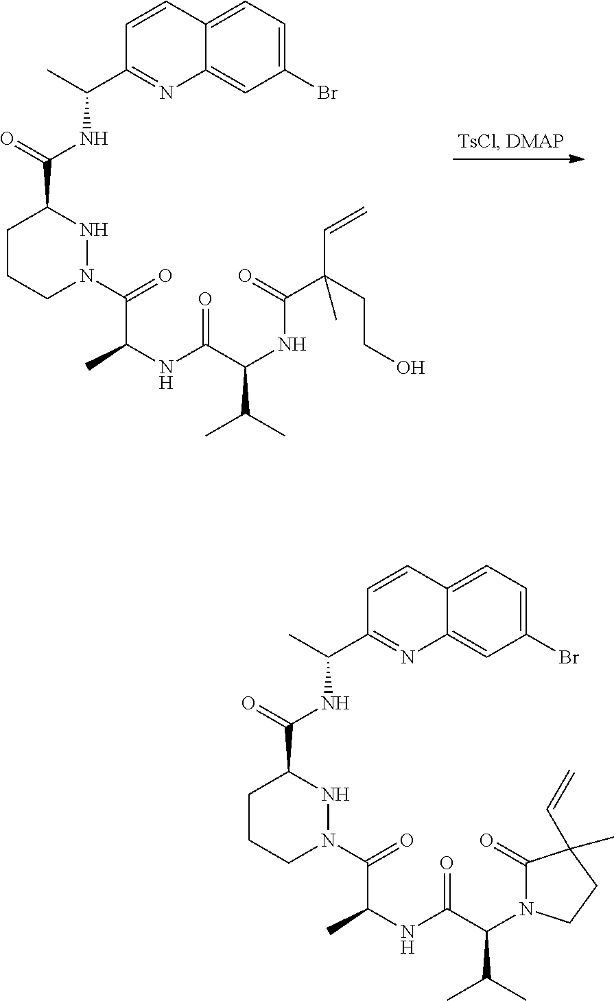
C1(Br)=CC=C2C(=C1)N=C(C(C)NC(C1CCCN(C(=O)C(C)NC(C(NC(C(CCO)(C=C)C)=O)C(C)C)=O)N1)=O)C=C2.C1(Br)=CC=C2C(=C1)N=C(C(C)NC(C1CCCN(C(=O)C(C)NC(C(N3C(=O)C(C)(C=C)CC3)C(C)C)=O)N1)=O)C=C2
